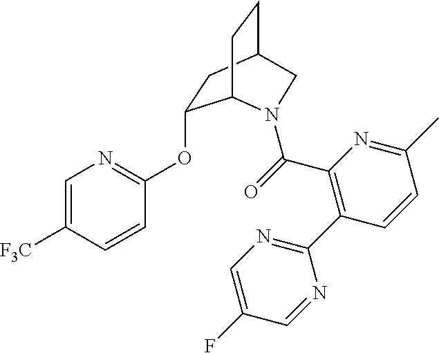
C1=C([F3C])C=CC(OC2CC3CCC2N(C(C2=C(C4=NC=C(F)C=N4)C=CC(C)=N2)=O)C3)=N1
